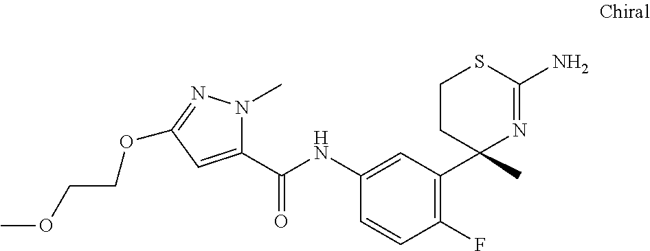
N1(C)C(C(NC2=CC(C3(C)N=C(N)SCC3)=C(F)C=C2)=O)=CC(OCCOC)=N1
